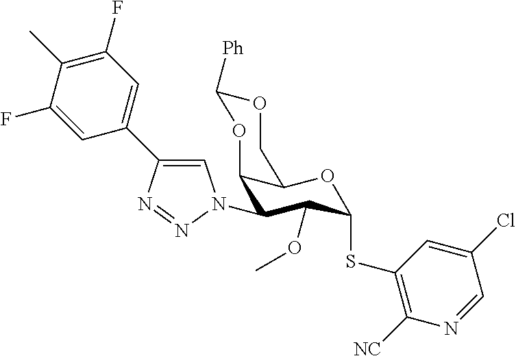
C12C(OC(SC3=C([NC])N=CC(Cl)=C3)C(OC)C1N1C=C(C3=CC(F)=C(C)C(F)=C3)N=N1)COC([Ph])O2
